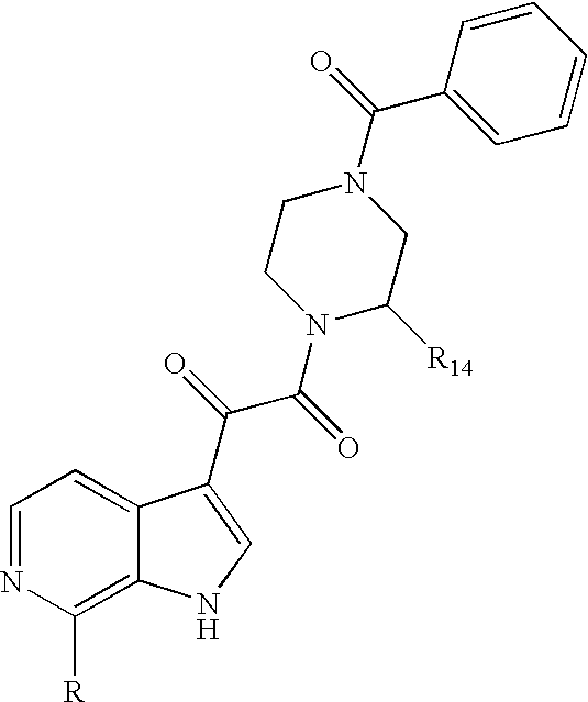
C1=NC([R])=C2C(=C1)C(C(C(N1C([R14])CN(C(=O)C3=CC=CC=C3)CC1)=O)=O)=CN2
